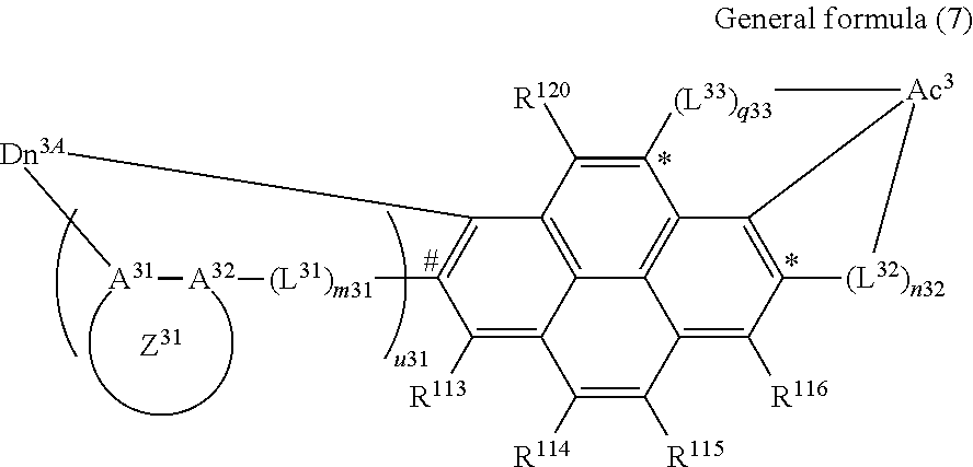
C12=C([R120])C3=C4C5=C1C1=C(C([R116])=C5C([R115])=C([R114])C4=C([R113])C4=C3[Dn3A][A31][A32][(L31)m31]4)[(L32)n32][Ac3]1[(L33)q33]2
